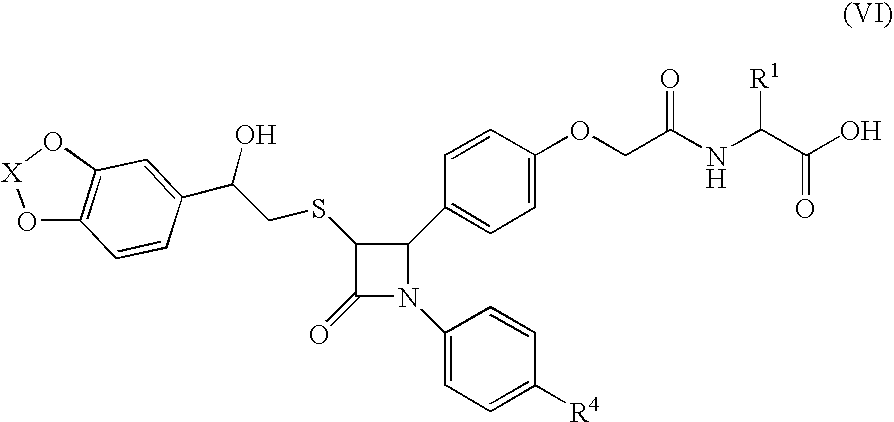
C1(C2=CC=C(OCC(NC(C(O)=O)[R1])=O)C=C2)C(SCC(C2=CC3=C(C=C2)O[X]O3)O)C(=O)N1C1=CC=C([R4])C=C1
